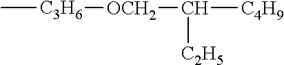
C[C3H6][OCH2]C([C4H9])[C2H5]
